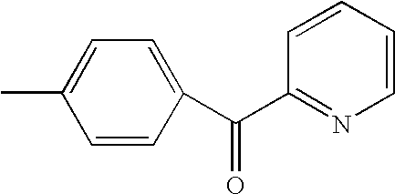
C1(C)=CC=C(C(C2=NC=CC=C2)=O)C=C1
